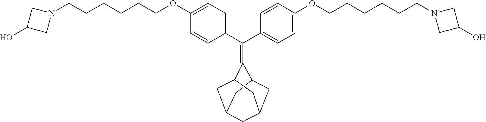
C1=CC(C(C2=CC=C(OCCCCCCN3CC(O)C3)C=C2)=C2C3CC4CC(CC2C4)C3)=CC=C1OCCCCCCN1CC(O)C1
